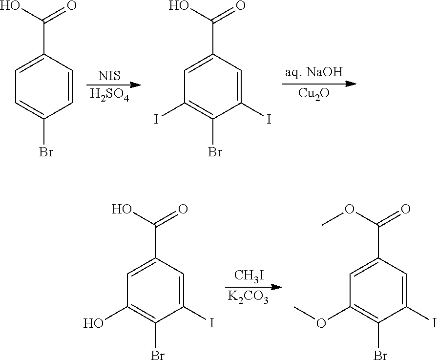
[NIS].[H2SO4].C1=C(C(O)=O)C=CC(Br)=C1.C1=C(C(O)=O)C=C(I)C(Br)=C1I.[Cu2O].C1=C(C(O)=O)C=C(I)C(Br)=C1O.C1=C(C(OC)=O)C=C(I)C(Br)=C1OC.[CH3I].[K2CO3]
